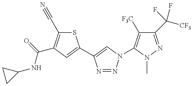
C1(NC(=O)C2=C(C#N)SC(C3=CN(C4=C([F3C])C(C([CF3])(F)F)=NN4C)N=N3)=C2)CC1
